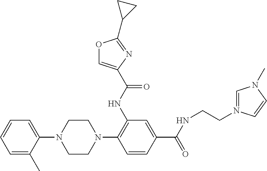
C1=C(C)C(N2CCN(C3=C(NC(=O)C4=COC(C5CC5)=N4)C=C(C(NCCN4=CN(C)C=C4)=O)C=C3)CC2)=CC=C1
